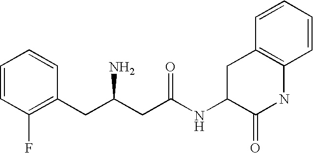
C1=CC(F)=C(CC(CC(NC2C(=O)NC3=C(C2)C=CC=C3)=O)N)C=C1
